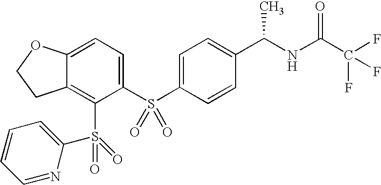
S(C1=CC=C(C(NC(C(F)(F)F)=O)C)C=C1)(C1=CC=C2C(=C1S(C1=CC=CC=N1)(=O)=O)CCO2)(=O)=O
